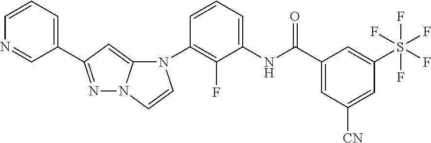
C1(N2C3=CC(C4=CC=CN=C4)=NN3C=C2)=C(F)C(NC(C2=CC([CN])=CC(S(F)(F)(F)(F)F)=C2)=O)=CC=C1
